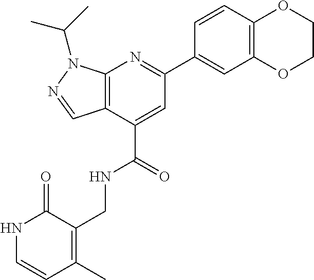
C12=C(C(C(=O)NCC3=C(C)C=CNC3=O)=CC(C3=CC4=C(C=C3)OCCO4)=N1)C=NN2C(C)C
